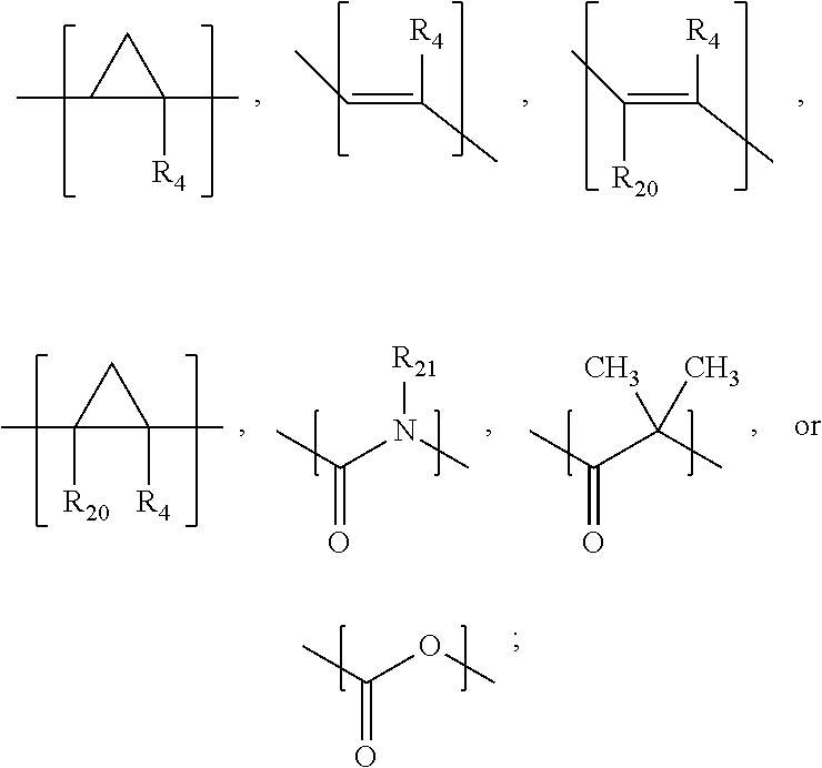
CC1C([R4])(C)C1.CC=C(C)[R4].CC(=C(C)[R4])[R20].CC1([R20])C([R4])(C)C1.CC(=O)N(C)[R21].CC(=O)C(C)(C)C.CC(=O)OC
